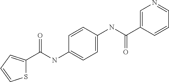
C1=CC(NC(C2=CN=CC=C2)=O)=CC=C1NC(C1=CC=CS1)=O
